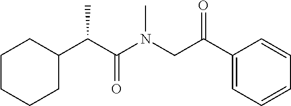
C1CCCC(C(C(=O)N(CC(C2=CC=CC=C2)=O)C)C)C1
